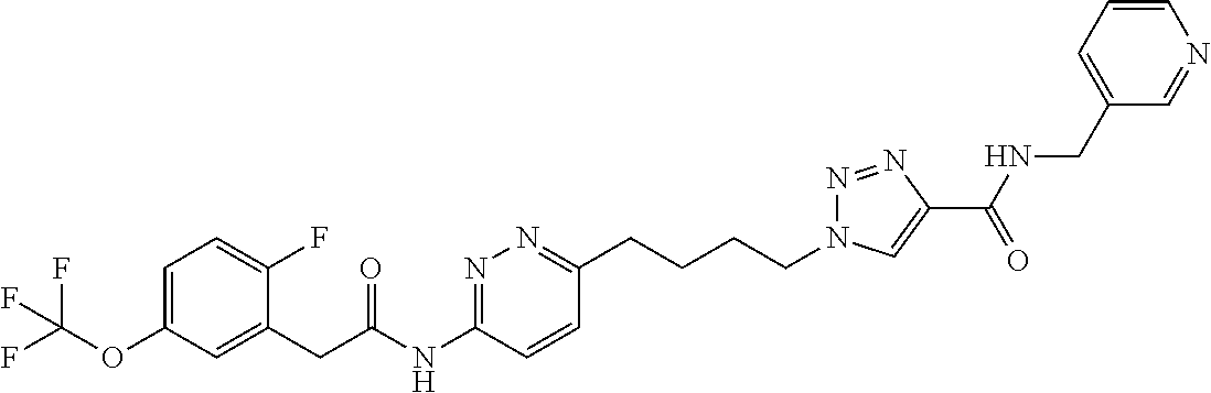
C1=C(OC(F)(F)F)C=C(CC(NC2=NN=C(CCCCN3N=NC(C(NCC4=CC=CN=C4)=O)=C3)C=C2)=O)C(F)=C1
